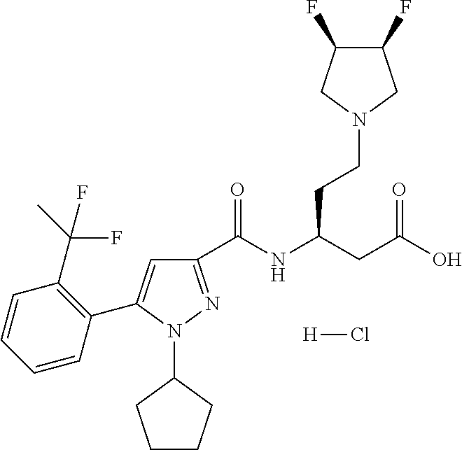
C1(C(NC(CC(O)=O)CCN2CC(F)C(F)C2)=O)=NN(C2CCCC2)C(C2=C(C(C)(F)F)C=CC=C2)=C1.[H]Cl
